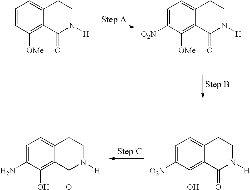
C1=CC([OMe])=C2C(=C1)CCN([H])C2=O.C1=C([O2N])C([OMe])=C2C(=C1)CCN([H])C2=O.C1=C([O2N])C(O)=C2C(=C1)CCN([H])C2=O.C1=C(N)C(O)=C2C(=C1)CCN([H])C2=O
